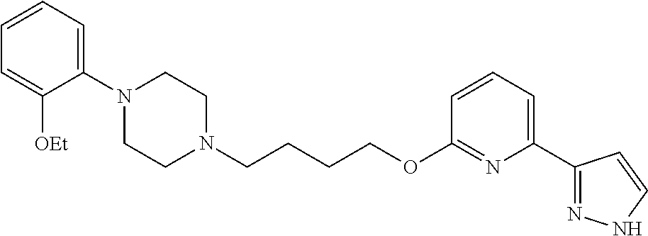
C1N(C2=CC=CC=C2[OEt])CCN(CCCCOC2=NC(C3=NNC=C3)=CC=C2)C1
